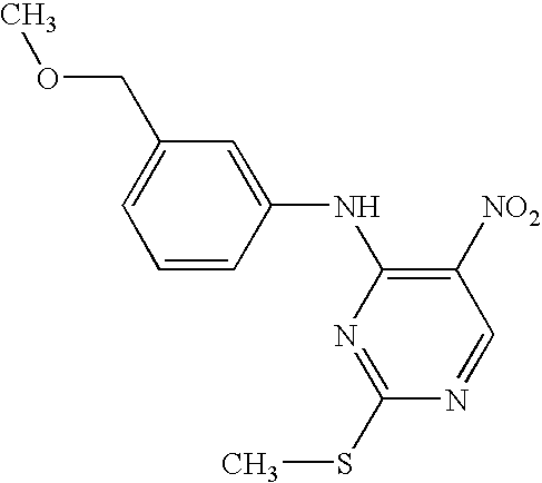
C1=CC=C(COC)C=C1NC1=C([NO2])C=NC(SC)=N1
